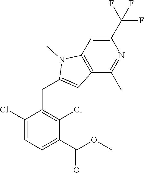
C1(Cl)=CC=C(C(OC)=O)C(Cl)=C1CC1=CC2=C(N1C)C=C(C(F)(F)F)N=C2C
